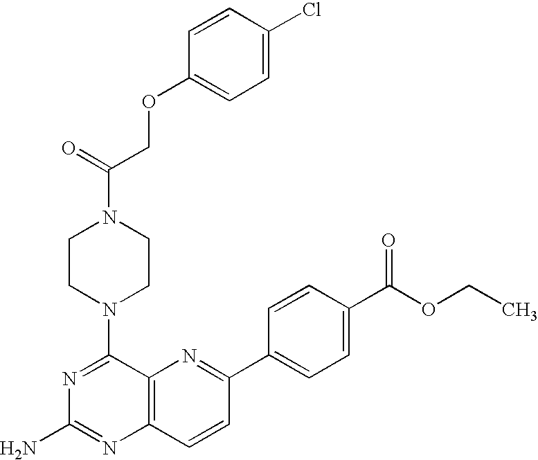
N1=C(N2CCN(C(=O)COC3=CC=C(Cl)C=C3)CC2)C2=C(N=C1N)C=CC(C1=CC=C(C(OCC)=O)C=C1)=N2
